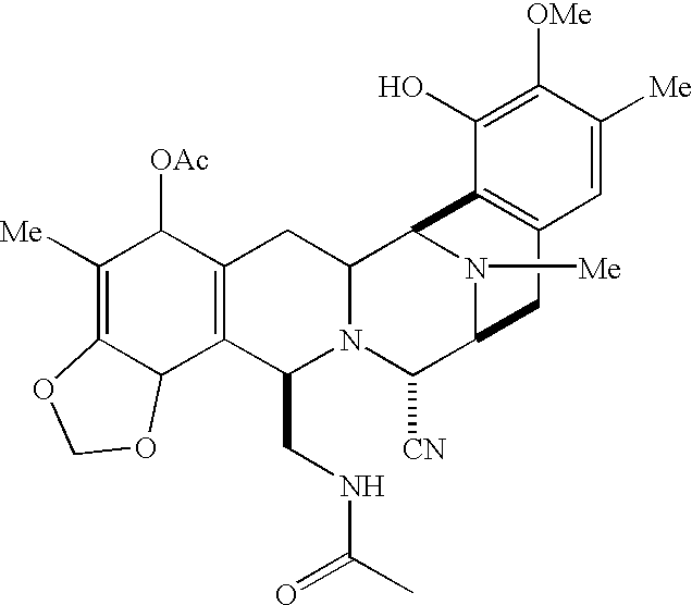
C1([Me])=C2C(C3=C(C1[OAc])CC1N(C3CNC(=O)C)C([CN])C3N([Me])C1C1=C(C3)C=C([Me])C([OMe])=C1O)OCO2
